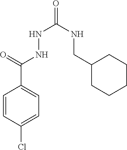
C1=CC(Cl)=CC=C1C(=O)NNC(=O)NCC1CCCCC1
